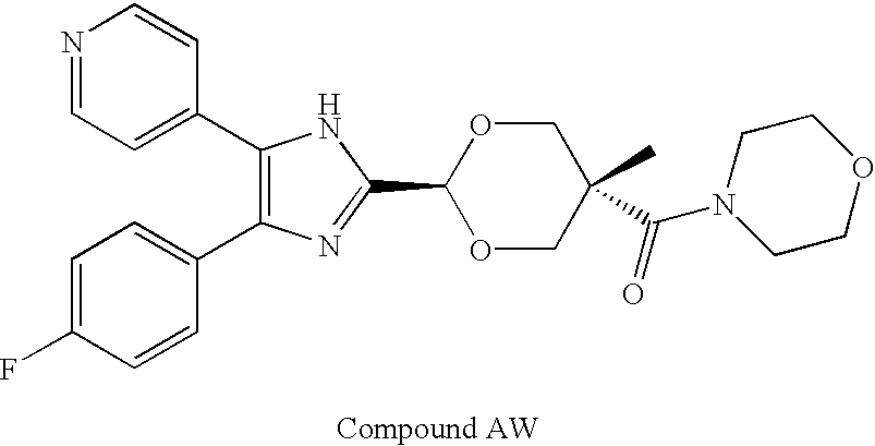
C1(C2=CC=NC=C2)=C(C2=CC=C(F)C=C2)N=C(C2OCC(C)(C(N3CCOCC3)=O)CO2)N1
